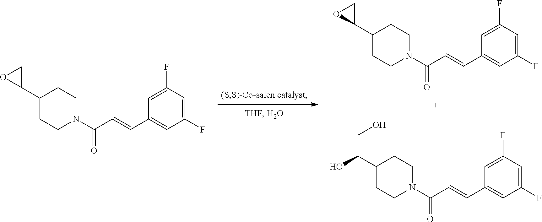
C1(C=CC(N2CCC(C3CO3)CC2)=O)=CC(F)=CC(F)=C1.C1(C=CC(N2CCC(C(O)CO)CC2)=O)=CC(F)=CC(F)=C1.C1(C=CC(N2CCC(C3CO3)CC2)=O)=CC(F)=CC(F)=C1
